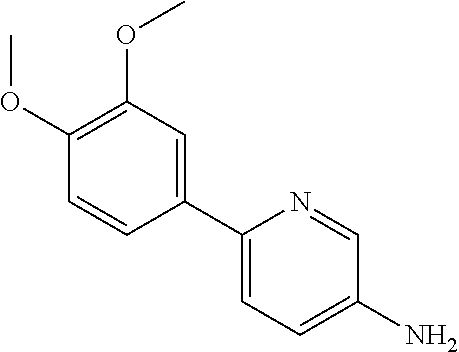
C1(C2=CC(OC)=C(OC)C=C2)=CC=C(N)C=N1
